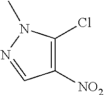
C1([NO2])=C(Cl)N(C)N=C1
